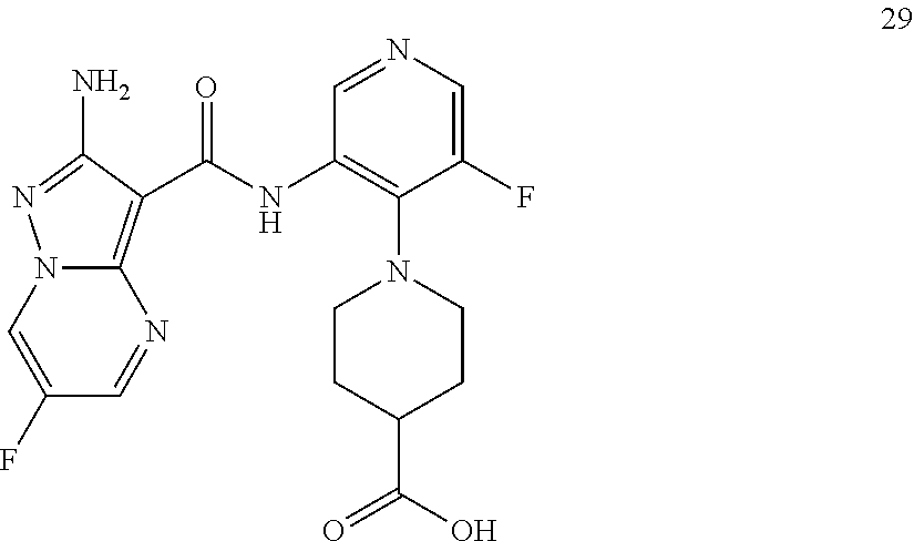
C1CC(C(=O)O)CCN1C1=C(NC(=O)C2=C3N(N=C2N)C=C(F)C=N3)C=NC=C1F
